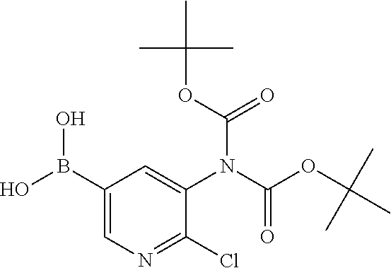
C1(B(O)O)=CN=C(Cl)C(N(C(OC(C)(C)C)=O)C(OC(C)(C)C)=O)=C1
